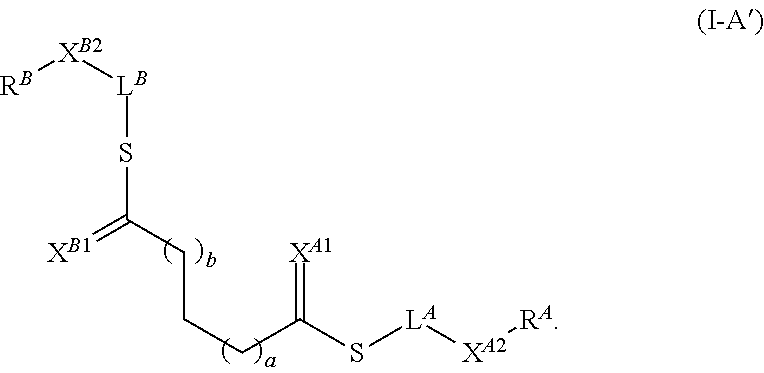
C(CC(S[LA][XA2][RA])=[XA1])CC(S[LB][XB2][RB])=[XB1]
